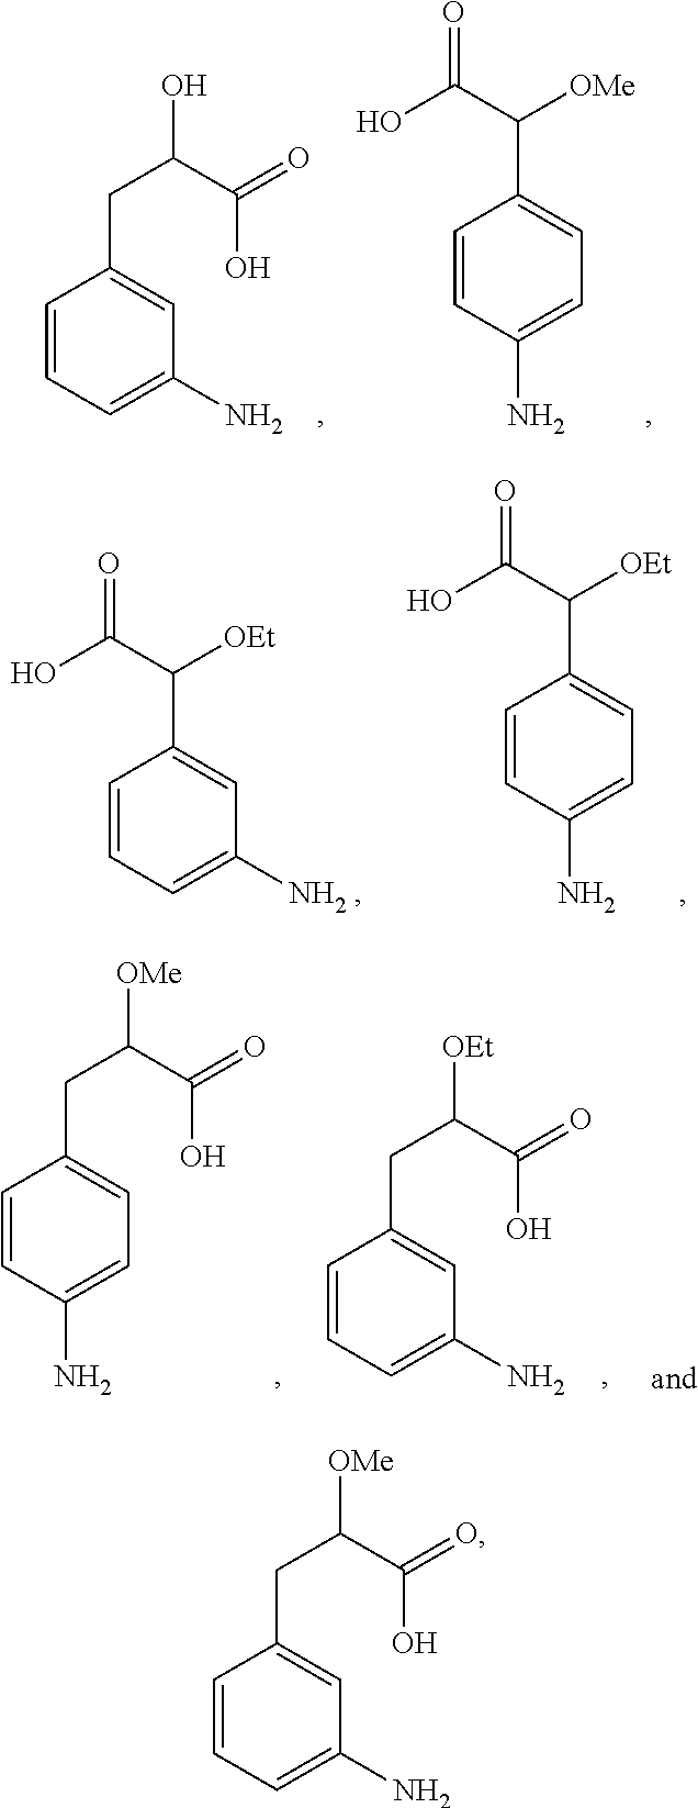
C1=CC=C(N)C=C1C(C(O)=O)[OEt].C1=CC(N)=CC=C1C(C(O)=O)[OEt].C1=CC(N)=CC=C1CC([OMe])C(=O)O.C1=CC=C(N)C=C1CC([OEt])C(=O)O.C1=CC=C(N)C=C1CC(O)C(=O)O.C1=CC(N)=CC=C1C(C(O)=O)[OMe].C1=CC=C(N)C=C1CC([OMe])C(=O)O
